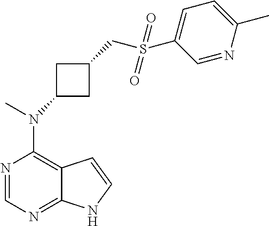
N1=CN=C2C(=C1N(C)C1CC(CS(C3=CC=C(C)N=C3)(=O)=O)C1)C=CN2
